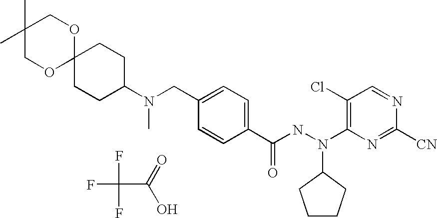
FC(C(=O)O)(F)F.CN(CC1=CC=C(C(NN(C2=C(Cl)C=NC([CN])=N2)C2CCCC2)=O)C=C1)C1CCC2(CC1)OCC(C)(C)CO2
